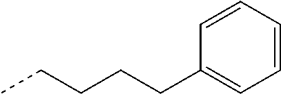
C1=CC=CC=C1CCCCC
